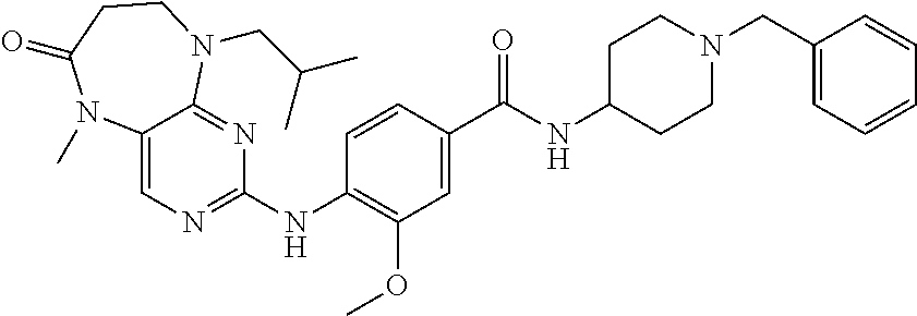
C1(NC2=NC=C3C(=N2)N(CC(C)C)CCC(=O)N3C)=C(OC)C=C(C(NC2CCN(CC3=CC=CC=C3)CC2)=O)C=C1
